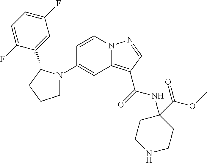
C1(N2CCCC2C2=CC(F)=CC=C2F)=CC2=C(C(=O)NC3(C(OC)=O)CCNCC3)C=NN2C=C1
